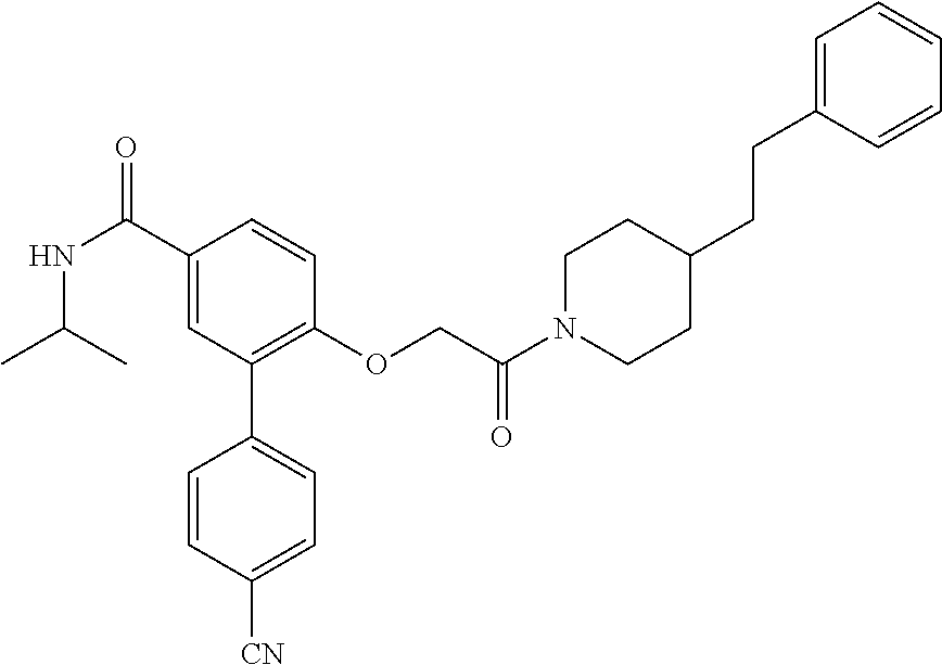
C1(C(NC(C)C)=O)=CC(C2=CC=C([CN])C=C2)=C(OCC(N2CCC(CCC3=CC=CC=C3)CC2)=O)C=C1
